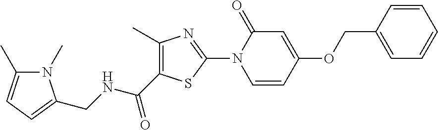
C1=C(OCC2=CC=CC=C2)C=CN(C2=NC(C)=C(C(NCC3=CC=C(C)N3C)=O)S2)C1=O
